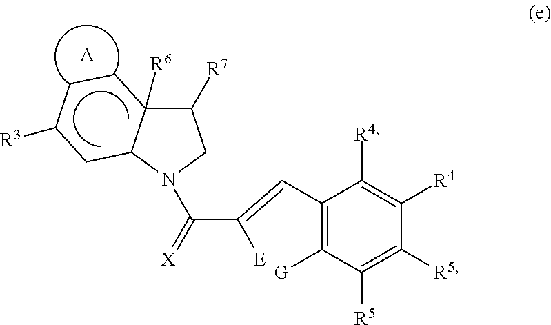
C1([R7])C2([R6])C(N(C(C([E])=CC3=C([G])C([R5])=C([R5])C([R4])=C3[R4])=[X])C1)CC([R3])CC2.[A]
